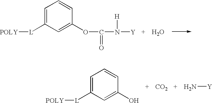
C1=C([L][POLY])C=C(OC(N([Y])[H])=O)C=C1.O.C1=C([L][POLY])C=C(O)C=C1.[CO2].N[Y]
